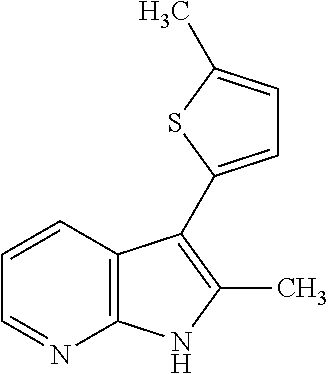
C12=C(C=CC=N1)C(C1=CC=C(C)S1)=C(C)N2
